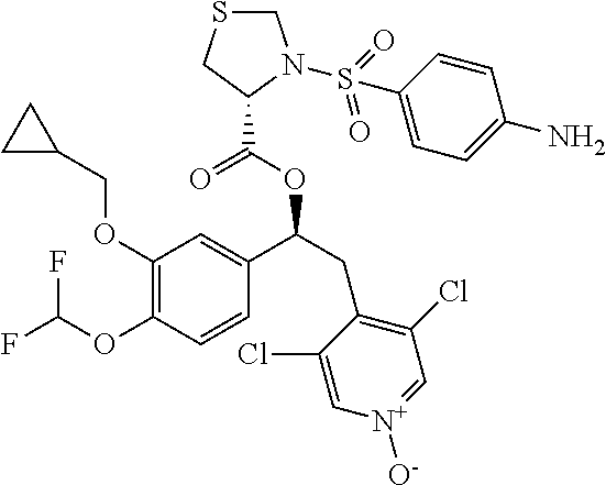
C1(OCC2CC2)=C(OC(F)F)C=CC(C(CC2=C(Cl)C=[N+]([O-])C=C2Cl)OC(C2N(S(=O)(=O)C3=CC=C(N)C=C3)CSC2)=O)=C1
